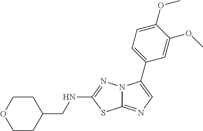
C1CC(CNC2=NN3C(=NC=C3C3=CC=C(OC)C(OC)=C3)S2)CCO1
